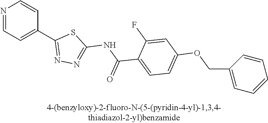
N1=CC=C(C2=NN=C(NC(C3=CC=C(OCC4=CC=CC=C4)C=C3F)=O)S2)C=C1
